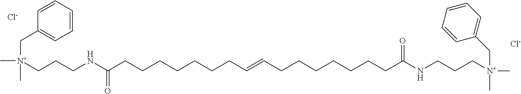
C(CCCCCCCC=CCCCCCCCC(NCCC[N+](C)(CC1=CC=CC=C1)C)=O)(NCCC[N+](C)(C)CC1=CC=CC=C1)=O.[Cl-].[Cl-]
